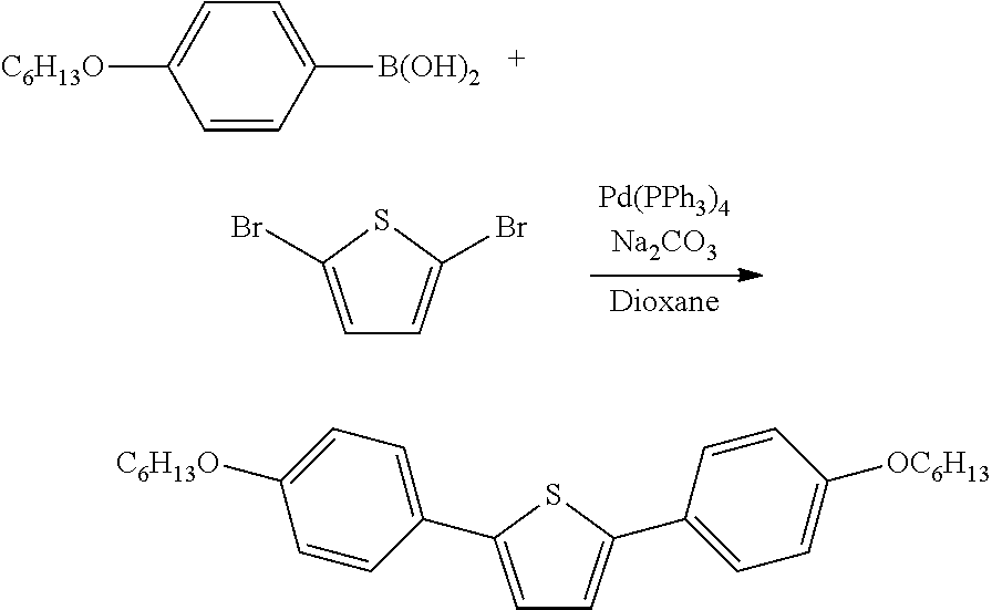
C1=CC([B(OH)2])=CC=C1[C6H13O].C1=C(Br)SC(Br)=C1.C1=C(C2=CC=C([C6H13O])C=C2)SC(C2=CC=C([OC6H13])C=C2)=C1
